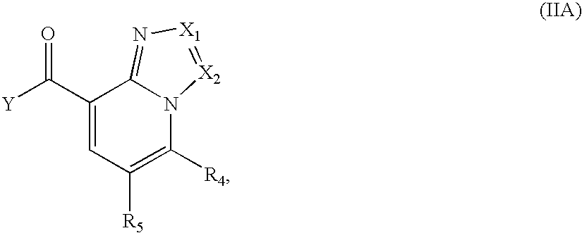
C1(C(=O)[Y])=CC([R5])=C([R4])N2C1=N[X1]=[X2]2
